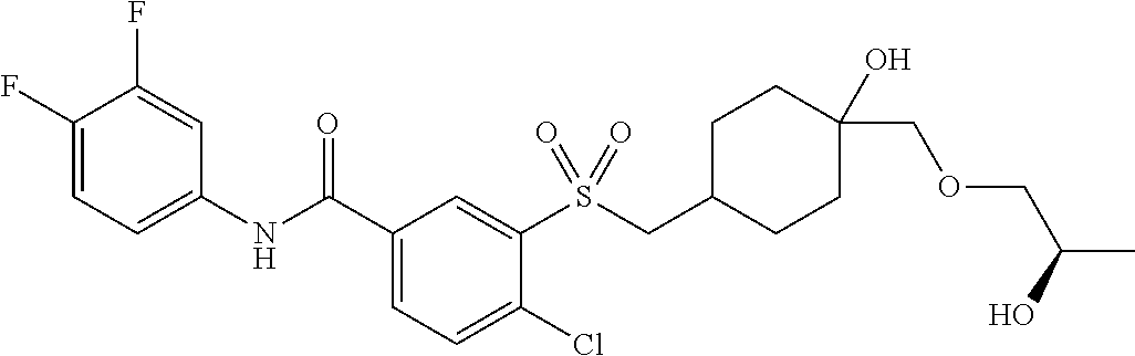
C1(F)=CC=C(NC(C2=CC=C(Cl)C(S(CC3CCC(O)(COCC(C)O)CC3)(=O)=O)=C2)=O)C=C1F
